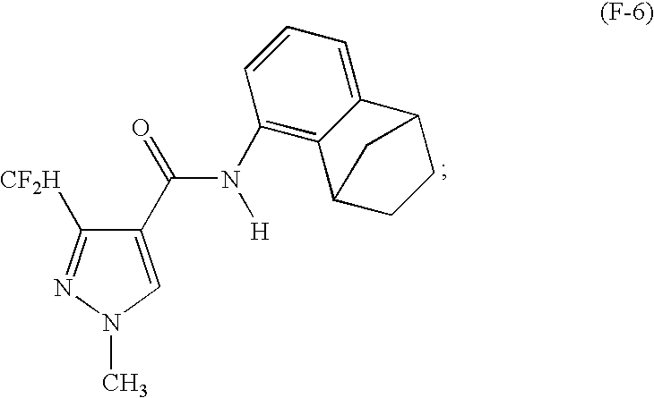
CN1C=C(C(N([H])C2=C3C(=CC=C2)C2CCC3C2)=O)C([CF2H])=N1
